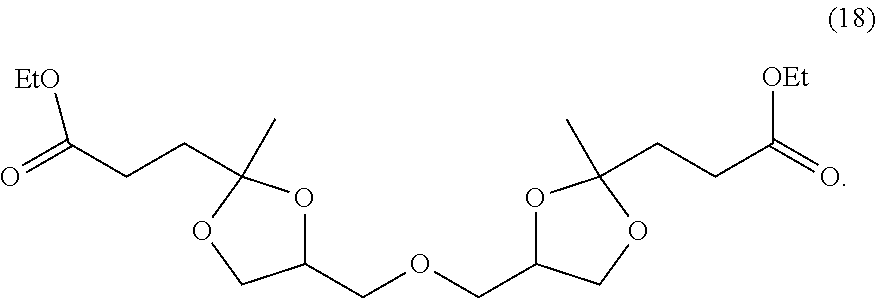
O1C(COCC2OC(C)(CCC(=O)[EtO])OC2)COC1(C)CCC(=O)[OEt]
